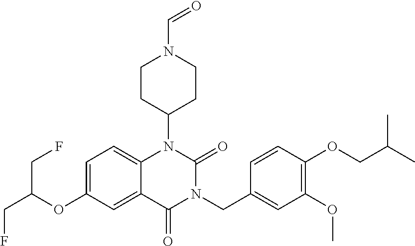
C1=C(OC(CF)CF)C=C2C(=C1)N(C1CCN(C=O)CC1)C(=O)N(CC1=CC(OC)=C(OCC(C)C)C=C1)C2=O
